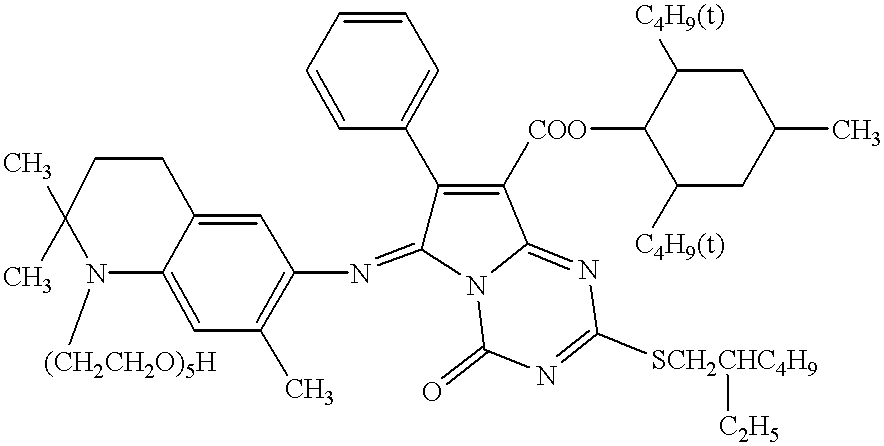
C1=C2C(=CC(C)=C1N=C1C(C3=CC=CC=C3)=C([COO]C3C([C4H9(t)])CC(C)CC3[C4H9(t)])C3=NC([SCH2CHC4H9][C2H5])=NC(=O)N13)N([(CH2CH2O)5H])C(C)(C)CC2
